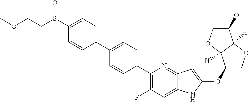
C1(OC2=CC3=NC(C4=CC=C(C5=CC=C(S(CCOC)=O)C=C5)C=C4)=C(F)C=C3N2)COC2([H])C1([H])OCC2O
